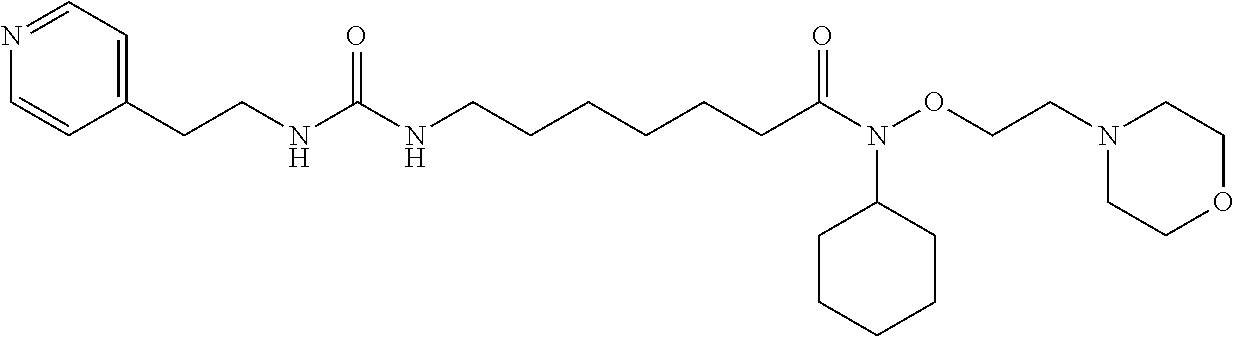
C1(CCNC(NCCCCCCC(=O)N(OCCN2CCOCC2)C2CCCCC2)=O)=CC=NC=C1
